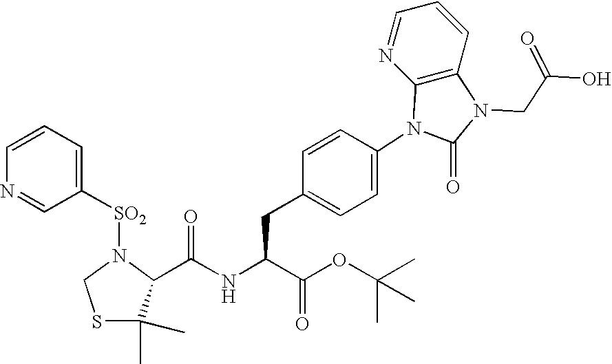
C1=C(N2C3=C(C=CC=N3)N(CC(O)=O)C2=O)C=CC(CC(NC(=O)C2C(C)(C)SCN2[SO2]C2=CC=CN=C2)C(OC(C)(C)C)=O)=C1
